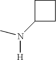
C1C(N(C)[H])CC1
